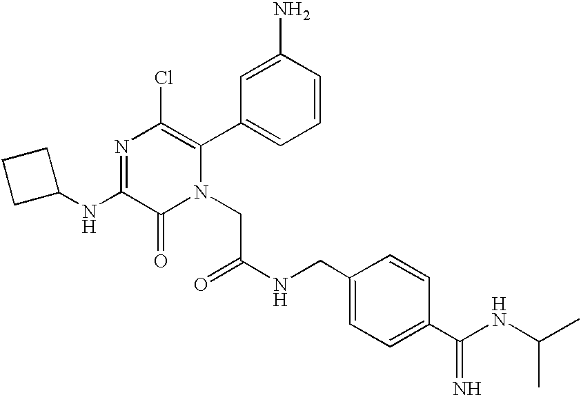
N1=C(NC2CCC2)C(=O)N(CC(=O)NCC2=CC=C(C(NC(C)C)=N)C=C2)C(C2=CC=CC(N)=C2)=C1Cl
